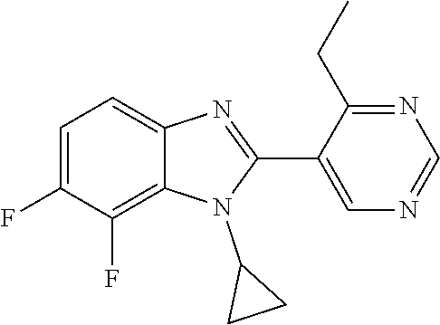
C1=C(F)C(F)=C2C(=C1)N=C(C1=CN=CN=C1CC)N2C1CC1
